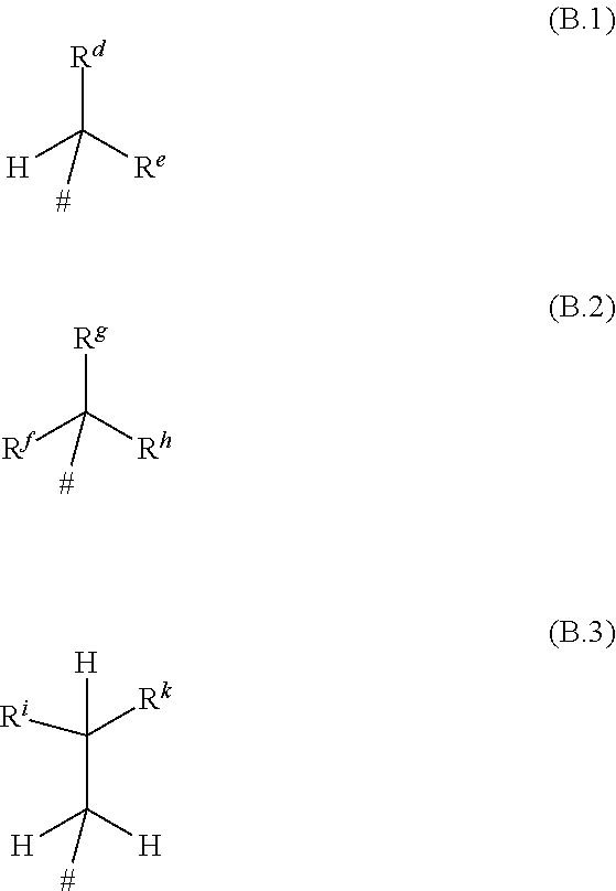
[Rd]C([Re])([H])[#].[Rg]C([Rh])([Rf])[#].C(C([H])([H])[#])([H])([Rk])[Ri]
